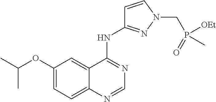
C1(OC(C)C)=CC=C2C(=C1)C(NC1=NN(CP(=O)([OEt])C)C=C1)=NC=N2
